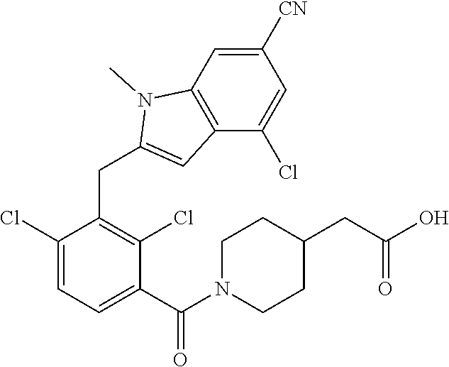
C1(Cl)=CC=C(C(=O)N2CCC(CC(O)=O)CC2)C(Cl)=C1CC1=CC2=C(N1C)C=C([CN])C=C2Cl
